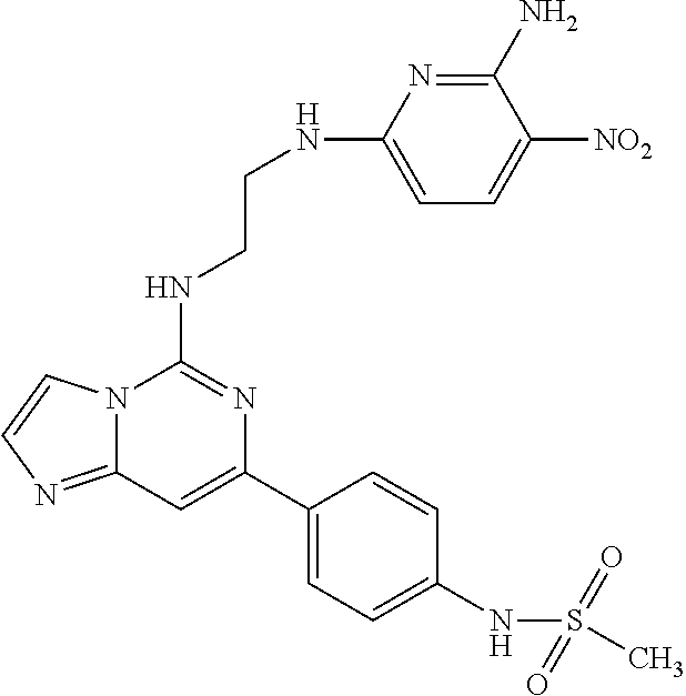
C12=NC=CN1C(NCCNC1=CC=C([NO2])C(N)=N1)=NC(C1=CC=C(NS(C)(=O)=O)C=C1)=C2
